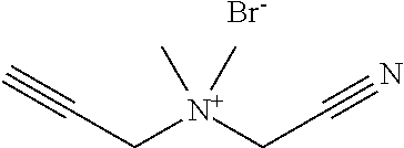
C(C[N+](CC#N)(C)C)#C.[Br-]
